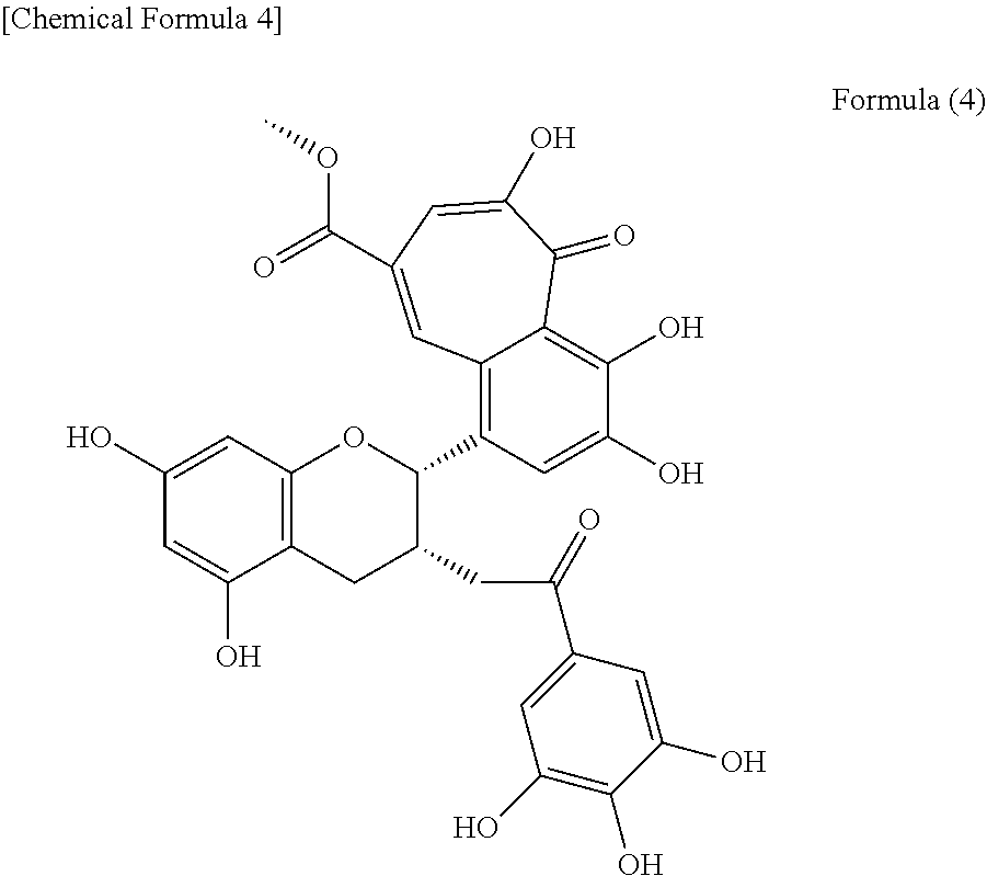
C12=C(CC(CC(C3=CC(O)=C(O)C(O)=C3)=O)C(C3=C4C(=C(O)C(O)=C3)C(=O)C(O)=CC(C(=O)OC)=C4)O1)C(O)=CC(O)=C2
